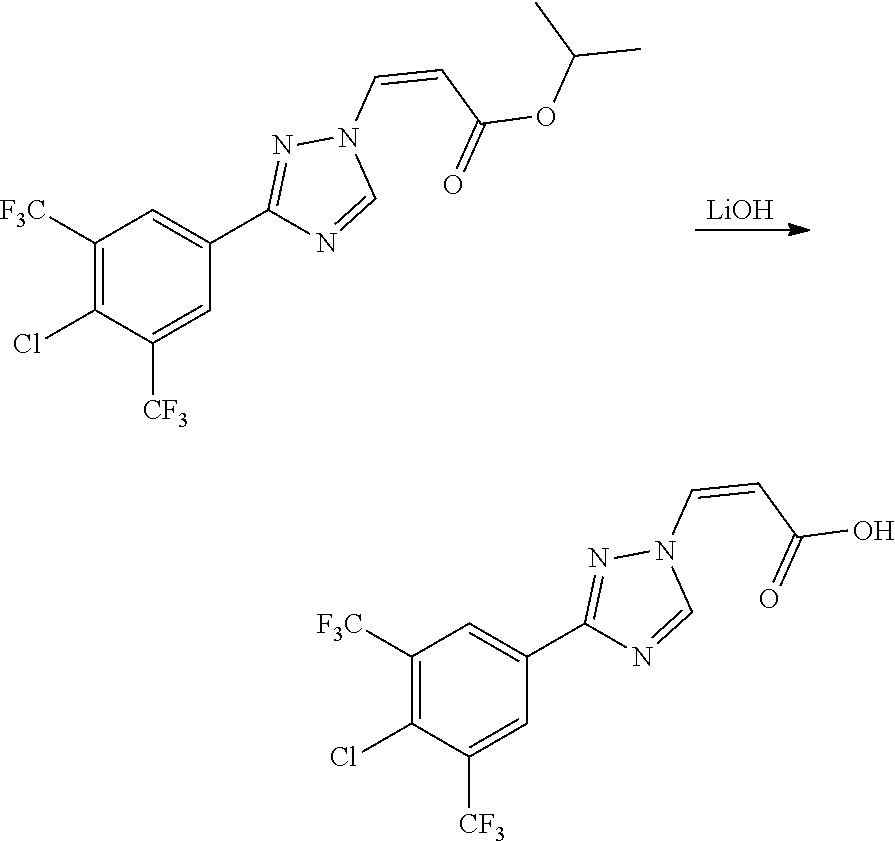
[LiOH].C1([F3C])=C(Cl)C([CF3])=CC(C2=NN(C=CC(OC(C)C)=O)C=N2)=C1.C1([F3C])=C(Cl)C([CF3])=CC(C2=NN(C=CC(O)=O)C=N2)=C1
